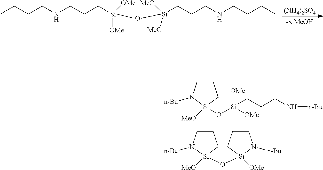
C1CN([n-Bu])[Si]([MeO])(O[Si]([OMe])([OMe])CCCN[n-Bu])C1.C1CN([n-Bu])[Si]([MeO])(O[Si]2([OMe])N([n-Bu])CCC2)C1.[(NH4)2SO4].CCCCNCCC[Si]([OMe])(O[Si]([MeO])([MeO])CCCNCCCC)[OMe]
